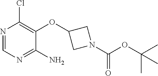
C1(OC2=C(Cl)N=CN=C2N)CN(C(OC(C)(C)C)=O)C1
